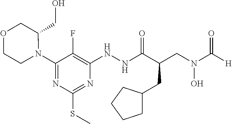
N1(C2=NC(SC)=NC(NNC(C(CN(C([H])=O)O)CC3CCCC3)=O)=C2F)C(CO)COCC1
